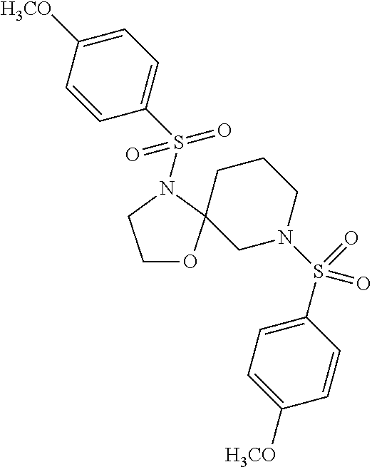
C1OC2(N(S(C3=CC=C([H3CO])C=C3)(=O)=O)C1)CN(S(C1=CC=C([H3CO])C=C1)(=O)=O)CCC2
